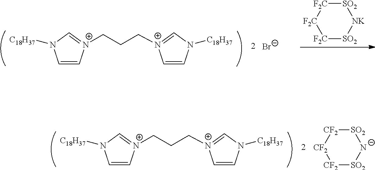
C1=C[N+](CCC[N+]2=CN([C18H37])C=C2)=CN1[C18H37].[Br-].[SO2]1[F2C][F2C][F2C][SO2][NK]1.C1=C[N+](CCC[N+]2=CN([C18H37])C=C2)=CN1[C18H37].[SO2]1[CF2][CF2][CF2][SO2][N-]1
